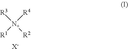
[R3][N+]([R2])([R4])[R1].[X-]
